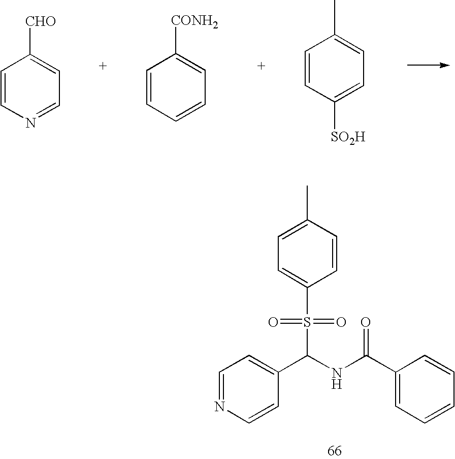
C1=CN=CC=C1[CHO].C1=CC=CC=C1[CONH2].C1=CC([SO2H])=CC=C1C.C1=NC=CC(C(NC(C2=CC=CC=C2)=O)S(=O)(=O)C2=CC=C(C)C=C2)=C1
